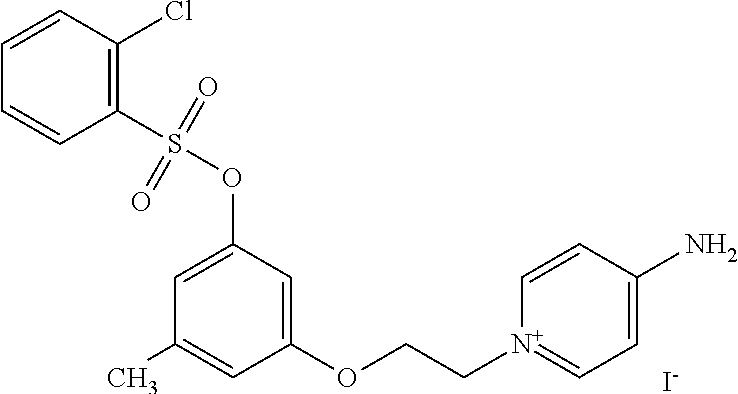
[I-].C1(S(=O)(=O)OC2=CC(C)=CC(OCC[N+]3=CC=C(N)C=C3)=C2)=C(Cl)C=CC=C1
